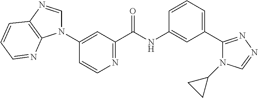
N1=C(C(NC2=CC(C3=NN=CN3C3CC3)=CC=C2)=O)C=C(N2C=NC3=C2N=CC=C3)C=C1
